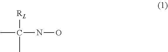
[RL]C(C)(NO)C
